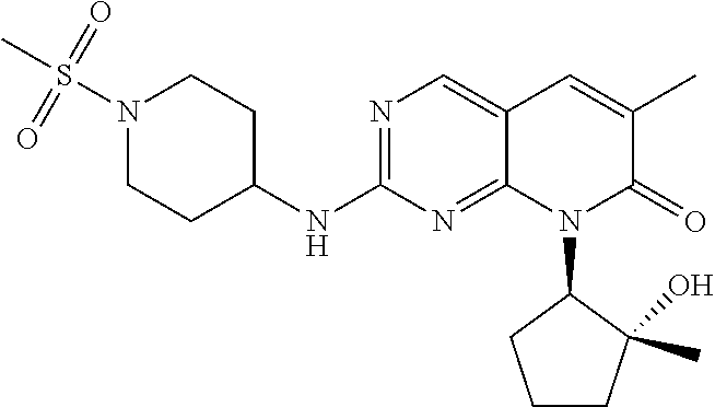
N1(S(C)(=O)=O)CCC(NC2=NC=C3C(=N2)N(C2CCCC2(C)O)C(=O)C(C)=C3)CC1
